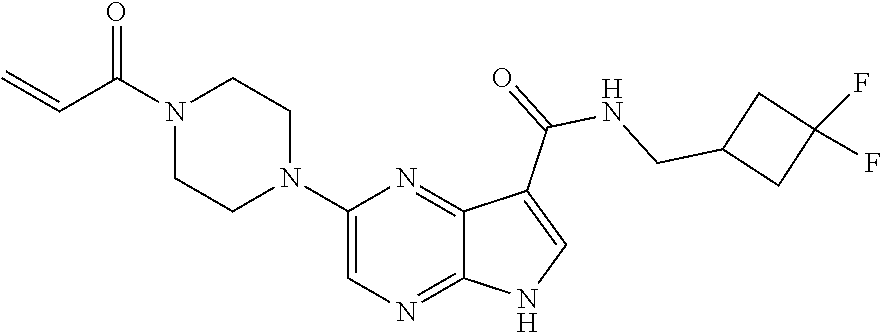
N1(C(C=C)=O)CCN(C2=CN=C3C(=N2)C(C(=O)NCC2CC(F)(F)C2)=CN3)CC1
